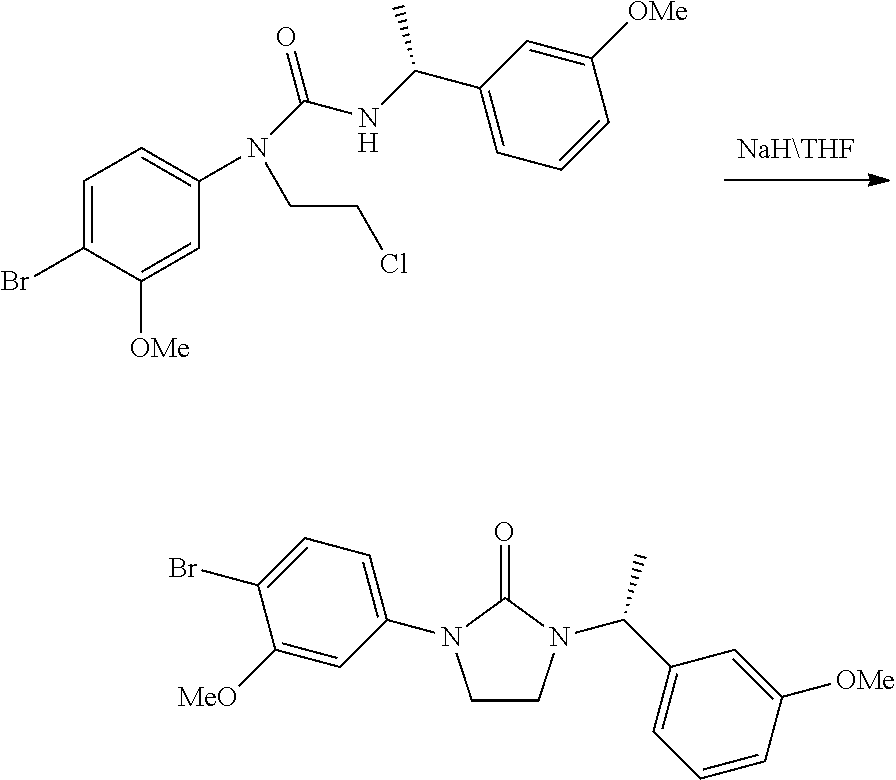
C1=C(Br)C([OMe])=CC(N(C(NC(C2=CC=CC([OMe])=C2)C)=O)CCCl)=C1.C1CN(C(C2=CC=CC([OMe])=C2)C)C(=O)N1C1=CC=C(Br)C([MeO])=C1
